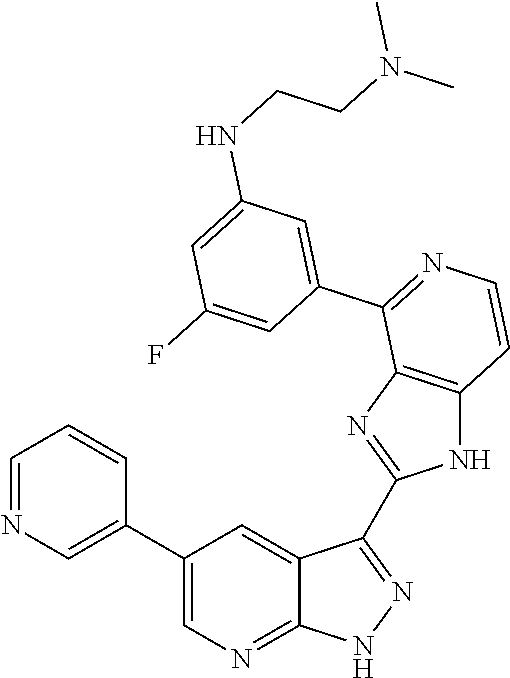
C1=NC=C(C2=CN=C3C(=C2)C(C2=NC4=C(N2)C=CN=C4C2=CC(NCCN(C)C)=CC(F)=C2)=NN3)C=C1
